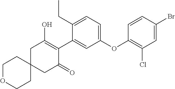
C1C2(CC(=O)C(C3=CC(OC4=C(Cl)C=C(Br)C=C4)=CC=C3CC)=C1O)CCOCC2
